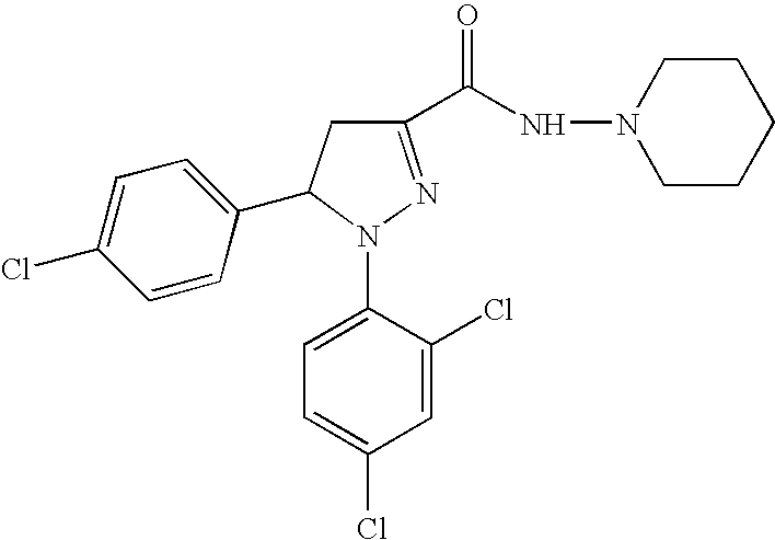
C1(C(NN2CCCCC2)=O)=NN(C2=CC=C(Cl)C=C2Cl)C(C2=CC=C(Cl)C=C2)C1
